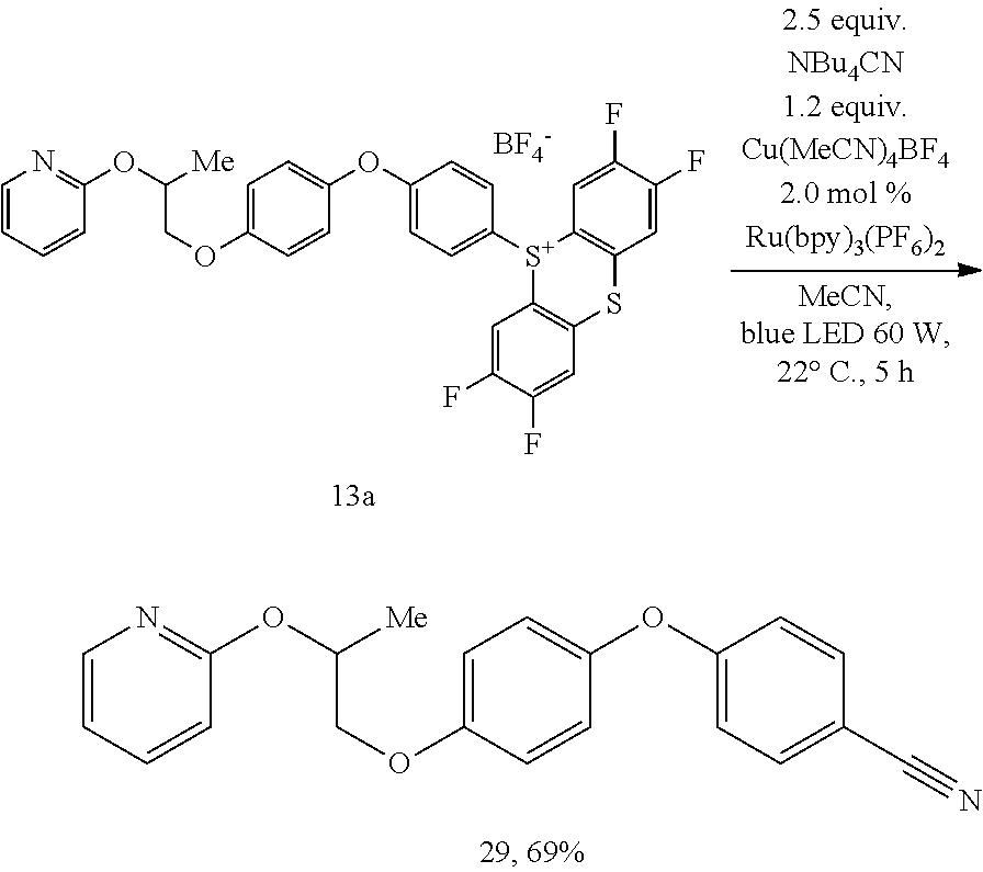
C1=CC=CC(OC([Me])COC2=CC=C(OC3=CC=C(C#N)C=C3)C=C2)=N1.C1=CC=CC(OC([Me])COC2=CC=C(OC3=CC=C([S+]4C5=C(SC6=C4C=C(F)C(F)=C6)C=C(F)C(F)=C5)C=C3)C=C2)=N1.[BF4-]
